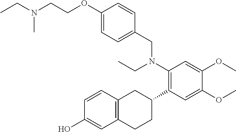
C(COC1=CC=C(CN(C2=C(C3CC4=C(CC3)C=C(O)C=C4)C=C(OC)C(OC)=C2)CC)C=C1)N(CC)C
